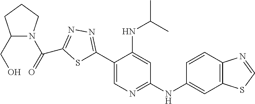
C1(CO)N(C(=O)C2=NN=C(C3=CN=C(NC4=CC5=C(C=C4)N=CS5)C=C3NC(C)C)S2)CCC1
